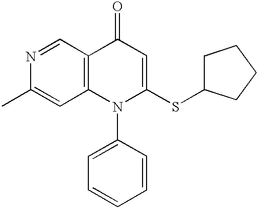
N1=CC2=C(C=C1C)N(C1=CC=CC=C1)C(SC1CCCC1)=CC2=O
